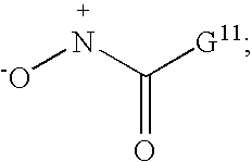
[-O]NC([G11])=O
